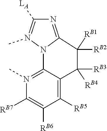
[RB1]C1([RB2])C2=NC([LA])=N(C)N2C2=N(C)C([RB7])=C([RB6])C([RB5])=C2C1([RB4])[RB3]
